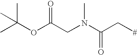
CC(OC(CN(C(C[#])=O)C)=O)(C)C
